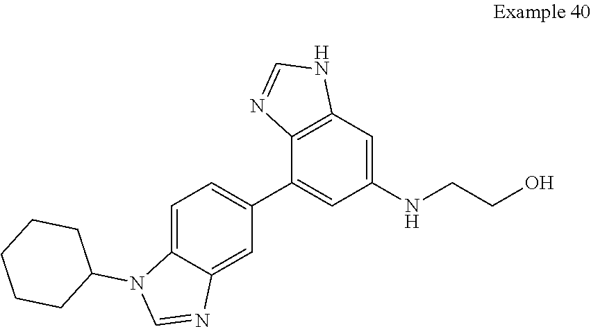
C12=C(C(C3=CC=C4C(=C3)N=CN4C3CCCCC3)=CC(NCCO)=C1)N=CN2
